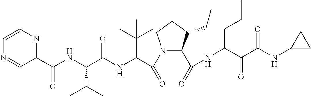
N1(C(C(NC(C(NC(C2=NC=CN=C2)=O)C(C)C)=O)C(C)(C)C)=O)C(C(=O)NC(CCC)C(=O)C(=O)NC2CC2)C(CC)CC1
